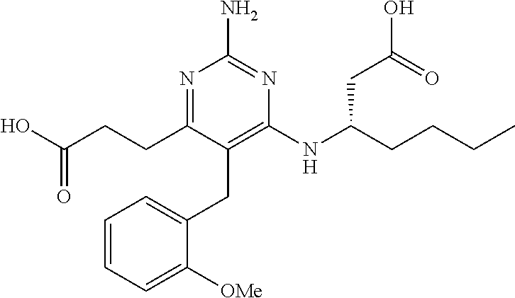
C1=CC=C([OMe])C(CC2=C(NC(CCCC)CC(=O)O)N=C(N)N=C2CCC(O)=O)=C1
